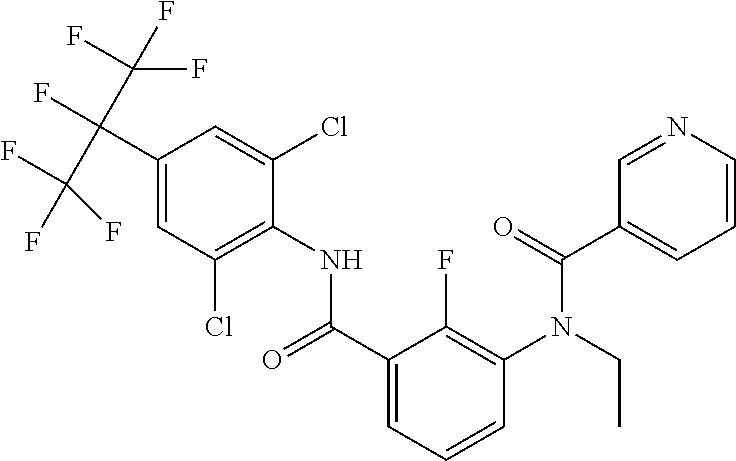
C1=C(Cl)C(NC(C2=CC=CC(N(C(C3=CC=CN=C3)=O)CC)=C2F)=O)=C(Cl)C=C1C(F)(C(F)(F)F)C(F)(F)F
